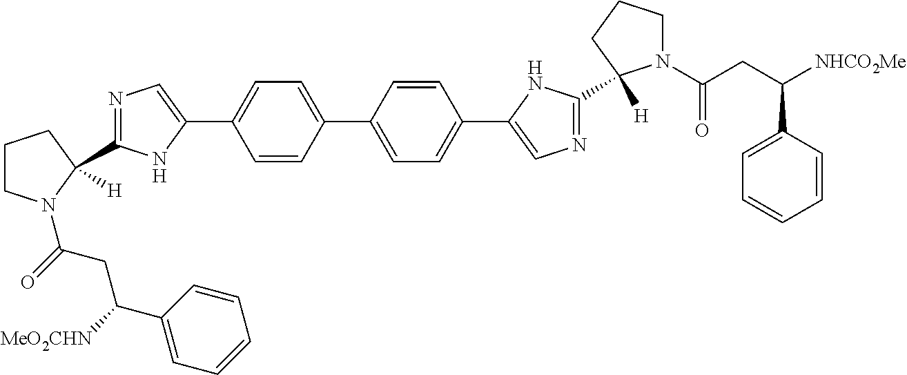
C1CN(C(=O)CC([MeO2CHN])C2=CC=CC=C2)C(C2=NC=C(C3=CC=C(C4=CC=C(C5=CN=C(C6([H])N(C(CC([NHCO2Me])C7=CC=CC=C7)=O)CCC6)N5)C=C4)C=C3)N2)([H])C1
